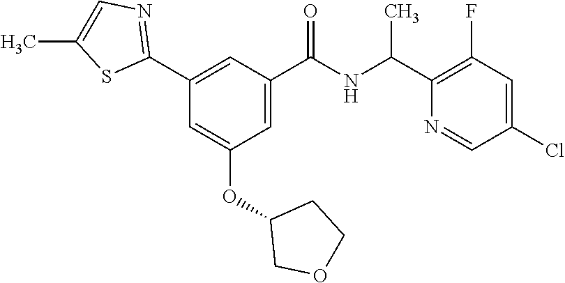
C1(C2=NC=C(C)S2)=CC(C(NC(C2=C(F)C=C(Cl)C=N2)C)=O)=CC(OC2COCC2)=C1
